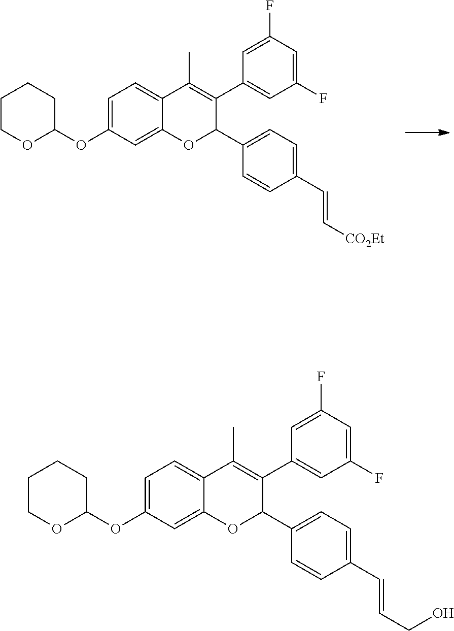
C1=C(F)C=C(F)C=C1C1=C(C)C2=CC=C(OC3CCCCO3)C=C2OC1C1=CC=C(C=C[CO2Et])C=C1.C1=C(F)C=C(F)C=C1C1=C(C)C2=CC=C(OC3CCCCO3)C=C2OC1C1=CC=C(C=CCO)C=C1
